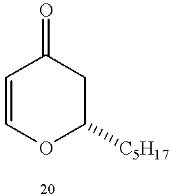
C1=COC([C5H17])CC1=O
